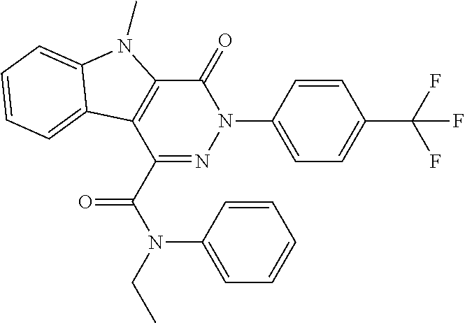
C1(=O)C2=C(C(C(N(CC)C3=CC=CC=C3)=O)=NN1C1=CC=C(C(F)(F)F)C=C1)C1=CC=CC=C1N2C
